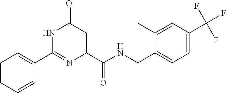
C1(=O)C=C(C(NCC2=CC=C(C(F)(F)F)C=C2C)=O)N=C(C2=CC=CC=C2)N1
